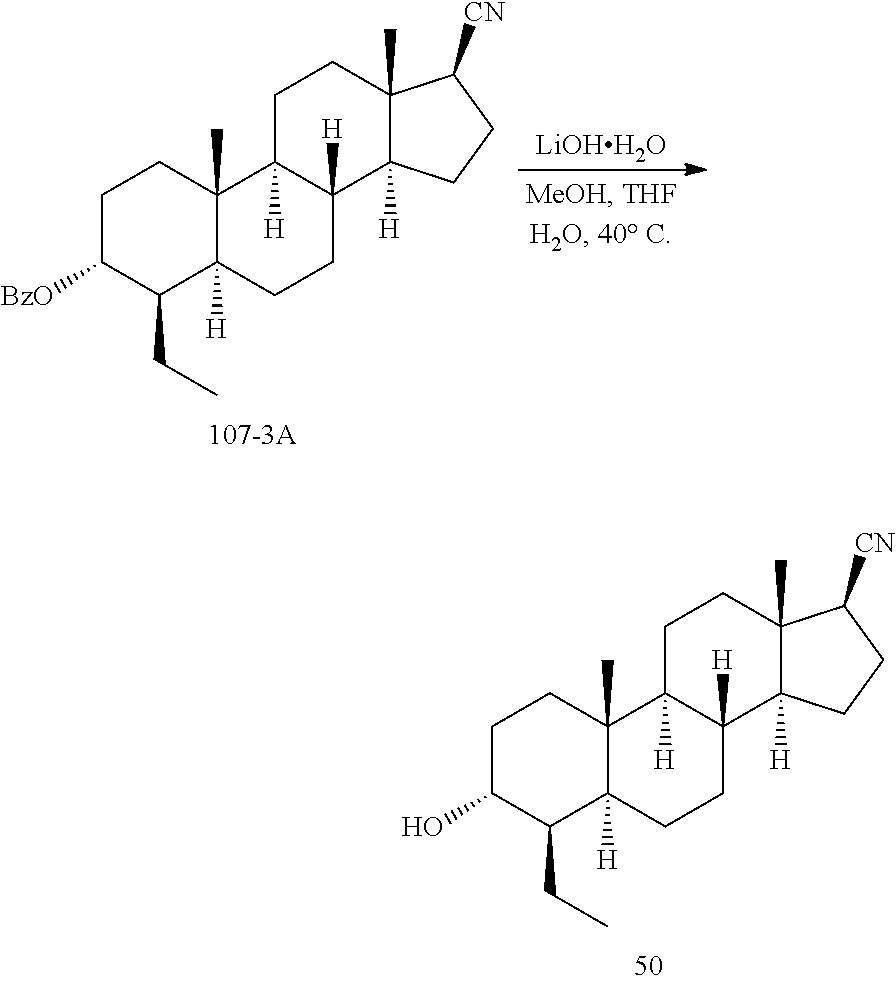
C1C(O)C(CC)C2([H])C(C)(C1)C1([H])C([H])(CC2)C2([H])C(C)(CC1)C([CN])CC2.[LiOHH2O].C1C([BzO])C(CC)C2([H])C(C)(C1)C1([H])C([H])(CC2)C2([H])C(C)(CC1)C([CN])CC2
